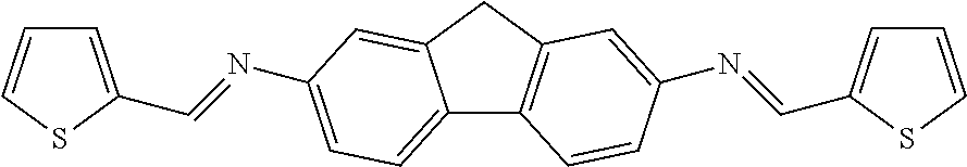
C12=CC=C(N=CC3=CC=CS3)C=C1CC1=C2C=CC(N=CC2=CC=CS2)=C1
